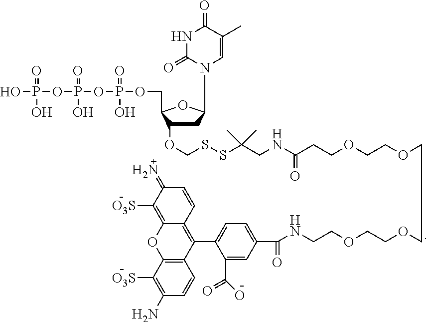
C1C(OCSSC(CNC(CCOCCOCCOCCOCCNC(C2=CC=C(C3=C4C(=C([O3S])C(=N)C=C4)OC4=C3C=CC(N)=C4[O3S])C(C(=O)O)=C2)=O)=O)(C)C)C(COP(OP(OP(O)(=O)O)(=O)O)(=O)O)OC1N1C(=O)NC(=O)C(C)=C1
